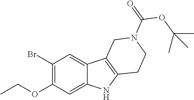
C(OC1=C(Br)C=C2C(=C1)NC1=C2CN(C(OC(C)(C)C)=O)CC1)C
